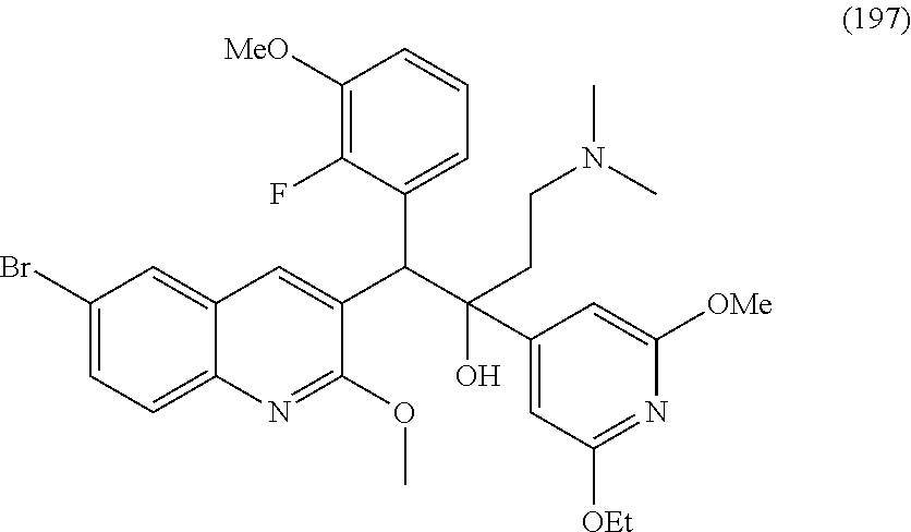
C1(Br)=CC=C2C(=C1)C=C(C(C(O)(C1=CC([OEt])=NC([OMe])=C1)CCN(C)C)C1=CC=CC([MeO])=C1F)C(OC)=N2
